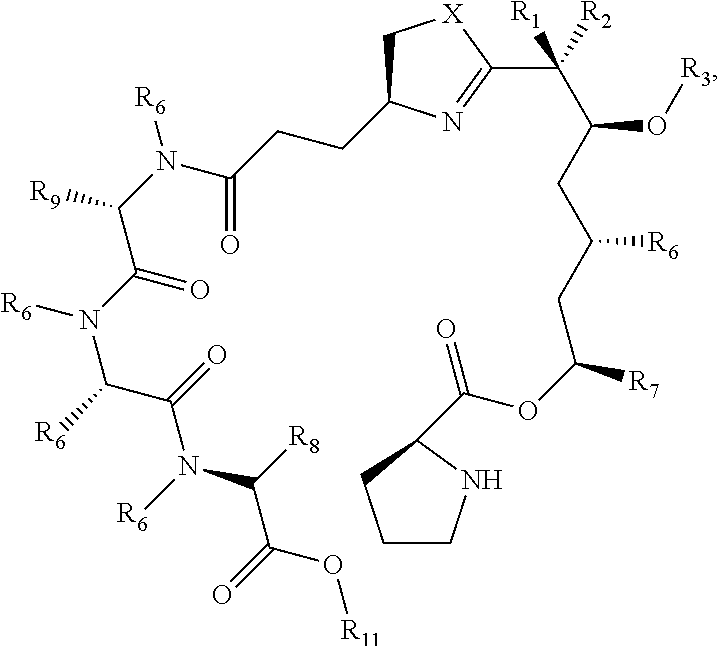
C(C(CC(CC(OC(=O)C1NCCC1)[R7])[R6])O[R3])([R1])(C1=NC(CCC(N(C([R9])C(N([R6])C([R6])C(=O)N([R6])C([R8])C(=O)O[R11])=O)[R6])=O)C[X]1)[R2]
